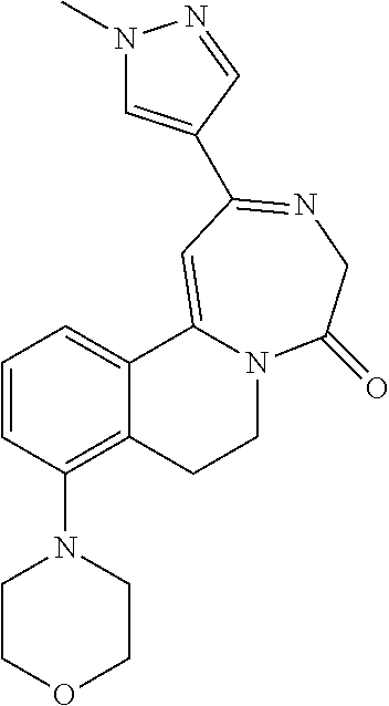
C1=CC(N2CCOCC2)=C2C(=C1)C1=CC(C3=CN(C)N=C3)=NCC(=O)N1CC2
